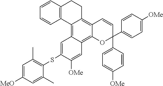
C1=CC2=C(C=C1)C1=C3C(=C4C(=C1CC2)C=CC(C1=CC=C([OMe])C=C1)(C1=CC=C([OMe])C=C1)O4)C=C([OMe])C(SC1=C(C)C=C([MeO])C=C1C)=C3
